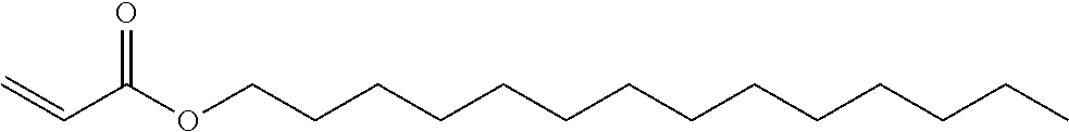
C(C(OCCCCCCCCCCCCCC)=O)=C
